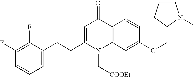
C1(F)=C(F)C(CCC2=CC(=O)C3=C(N2C[COOEt])C=C(OCC2CCCN2C)C=C3)=CC=C1
